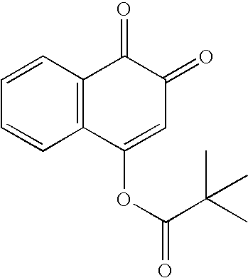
C1=CC=CC2=C1C(=O)C(=O)C=C2OC(C(C)(C)C)=O
